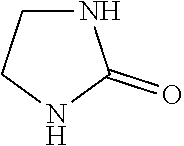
N1CCNC1=O
